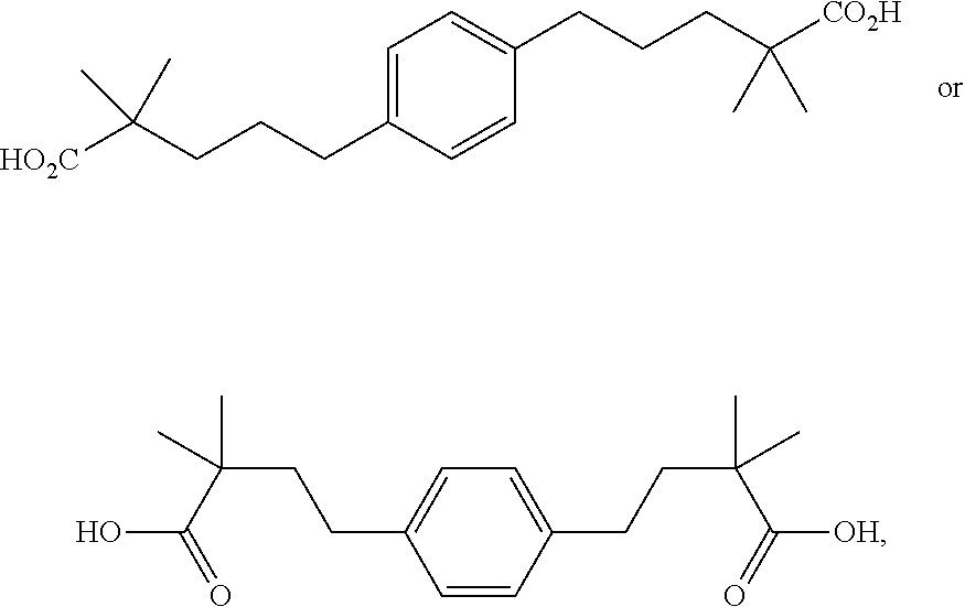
[HO2C]C(CCCC1=CC=C(CCCC([CO2H])(C)C)C=C1)(C)C.OC(C(C)(C)CCC1=CC=C(CCC(C)(C)C(=O)[OH])C=C1)=O
